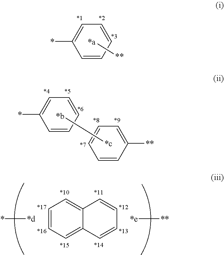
C1=CC=CC(*)=C1.[*a][**].C1=CC=CC(*)=C1.C1=CC=CC([**])=C1.[*b][*c].C1=CC=C2C(=C1)C=CC=C2.*[*d].[*e][**]
